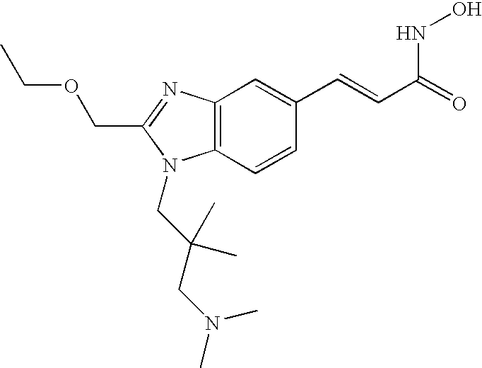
C12=C(N=C(COCC)N1CC(CN(C)C)(C)C)C=C(C=CC(=O)NO)C=C2
